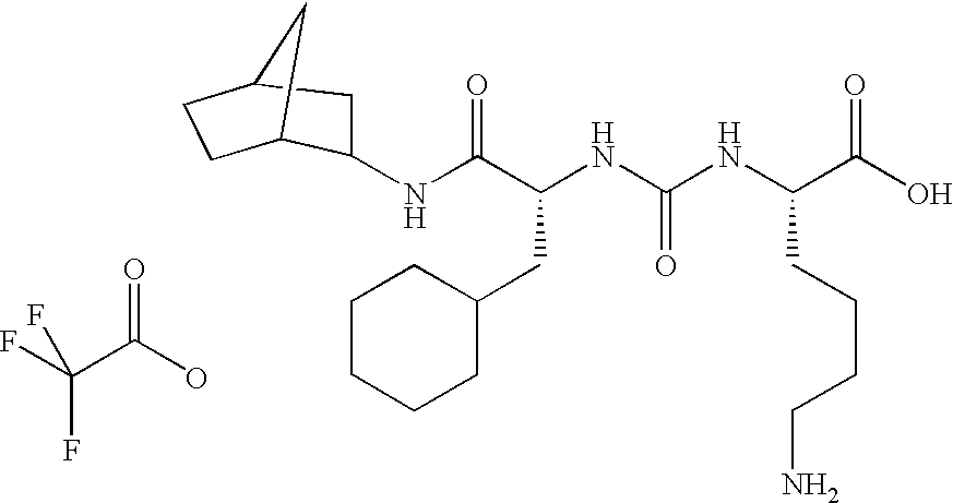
FC(C(O)=O)(F)F.N(C(C(NC(NC(C(O)=O)CCCCN)=O)CC1CCCCC1)=O)C1C2CCC(C1)C2
